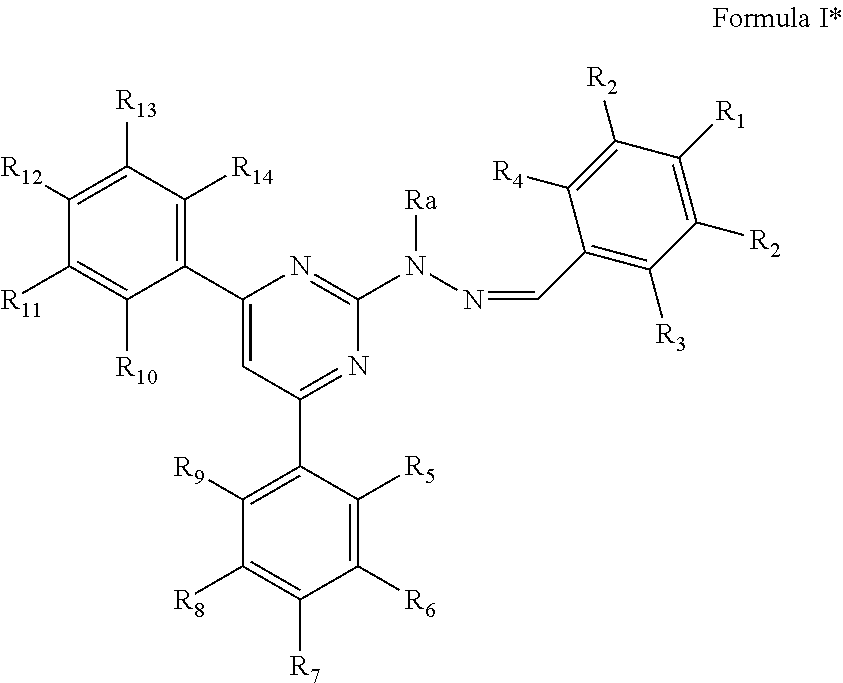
C1([R8])=C([R7])C([R6])=C([R5])C(C2=NC(N(N=CC3=C([R3])C([R2])=C([R1])C([R2])=C3[R4])[Ra])=NC(C3=C([R14])C([R13])=C([R12])C([R11])=C3[R10])=C2)=C1[R9]
